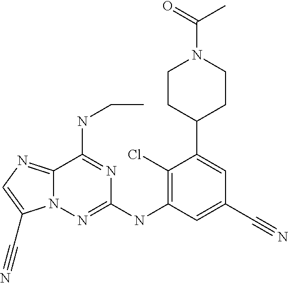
C1CC(C2=CC(C#N)=CC(NC3=NN4C(=NC=C4C#N)C(NCC)=N3)=C2Cl)CCN1C(=O)C
